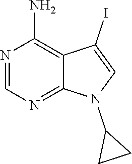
N1=C2C(=C(N)N=C1)C(I)=CN2C1CC1
